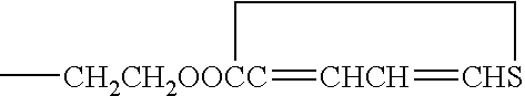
C[CH2CH2OOCC]1=[CHCH]=[CHS]CC1
